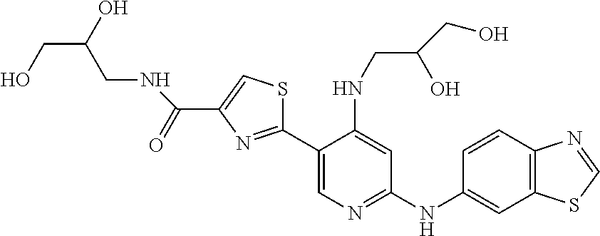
C1=CC2=C(C=C1NC1=NC=C(C3=NC(C(=O)NCC(CO)O)=CS3)C(NCC(O)CO)=C1)SC=N2
